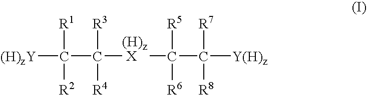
[(H)zY]C(C([(H)z X]C(C([Y(H)z])([R7])[R8])([R5])[R6])([R3])[R4])([R1])[R2]
